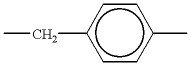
c1cc(C)ccc1CC
